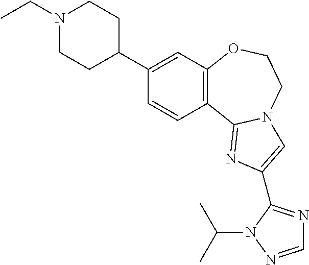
C1(C2CCN(CC)CC2)=CC2=C(C=C1)C1=NC(C3=NC=NN3C(C)C)=CN1CCO2
